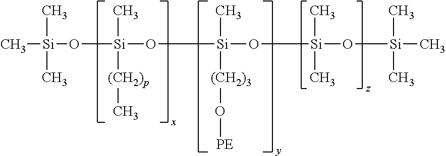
C[Si](C)(C)O[Si](C)(O[Si](C)(O[Si](C)(O[Si](C)(C)C)C)[(CH2)3]O[PE])[(CH2)p]C
